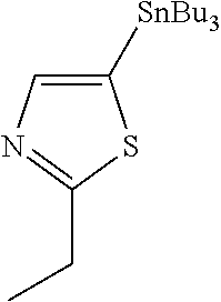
C1=C([SnBu3])SC(CC)=N1
